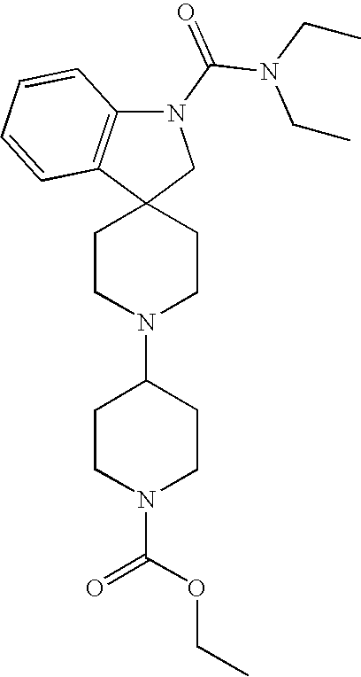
C1CN(C2CCN(C(OCC)=O)CC2)CCC12CN(C(N(CC)CC)=O)C1=C2C=CC=C1
